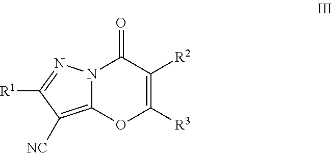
C12=C([NC])C([R1])=NN1C(=O)C([R2])=C([R3])O2
